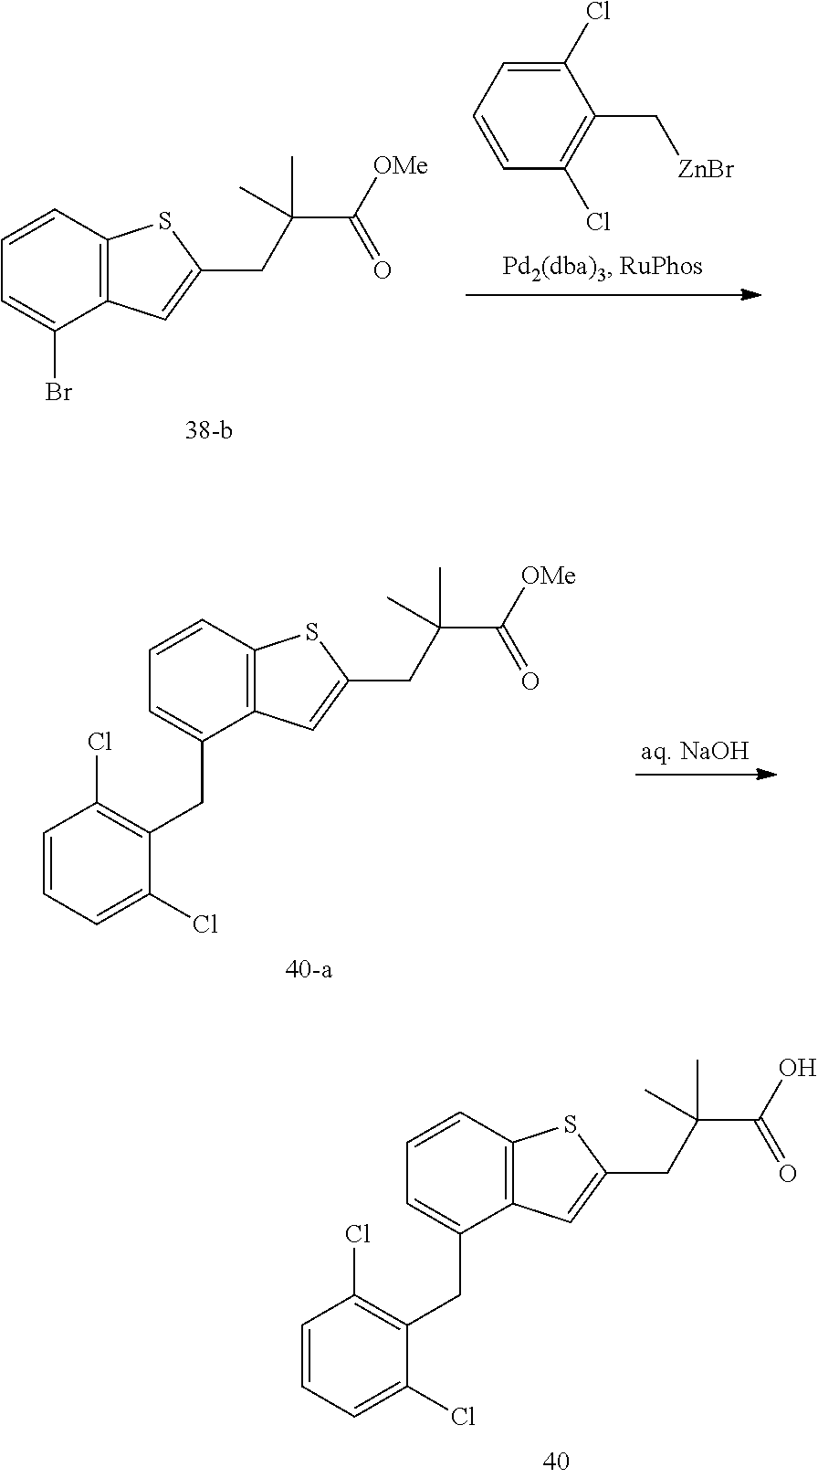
C12=C(C=CC=C1CC1=C(Cl)C=CC=C1Cl)SC(CC(C)(C(=O)O)C)=C2.C12=C(C=CC=C1Br)SC(CC(C)(C(=O)[OMe])C)=C2.[38-b].C1(Cl)=CC=CC(Cl)=C1C[ZnBr].C12=C(C=CC=C1CC1=C(Cl)C=CC=C1Cl)SC(CC(C)(C(=O)[OMe])C)=C2
